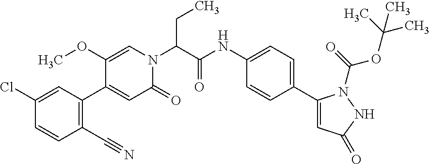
C(C(N1C=C(OC)C(C2=C(C#N)C=CC(Cl)=C2)=CC1=O)C(NC1=CC=C(C2=CC(=O)NN2C(=O)OC(C)(C)C)C=C1)=O)C
